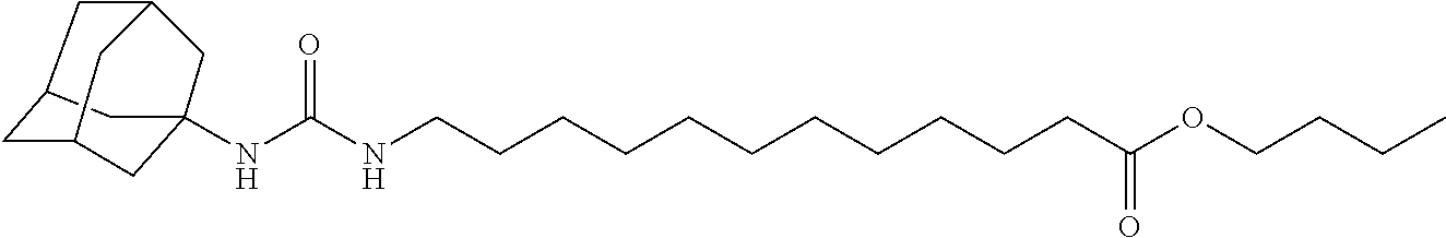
N(C(NCCCCCCCCCCCC(OCCCC)=O)=O)C12CC3CC(C1)CC(C2)C3
